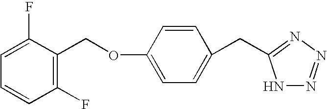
C1=C(OCC2=C(F)C=CC=C2F)C=CC(CC2=NN=NN2)=C1
